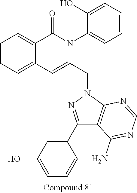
C1=CC=C2C(=C1C)C(=O)N(C1=CC=CC=C1O)C(CN1N=C(C3=CC(O)=CC=C3)C3=C1N=CN=C3N)=C2
